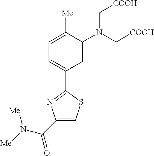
C1=C(N(C[COOH])C[COOH])C([Me])=CC=C1C1=NC(C(N([Me])[Me])=O)=CS1
